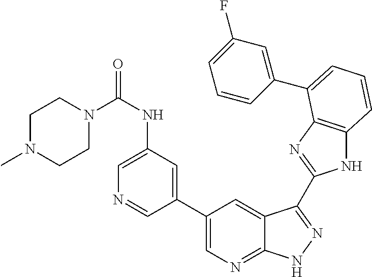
C1(C2=CN=C3C(=C2)C(C2=NC4=C(N2)C=CC=C4C2=CC(F)=CC=C2)=NN3)=CC(NC(N2CCN(C)CC2)=O)=CN=C1
